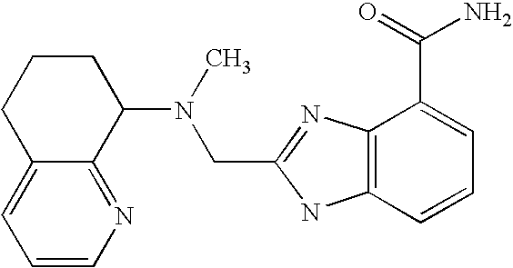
C12=CC=CN=C1C(N(C)CC1=NC3=C(N1)C=CC=C3C(=O)N)CCC2
